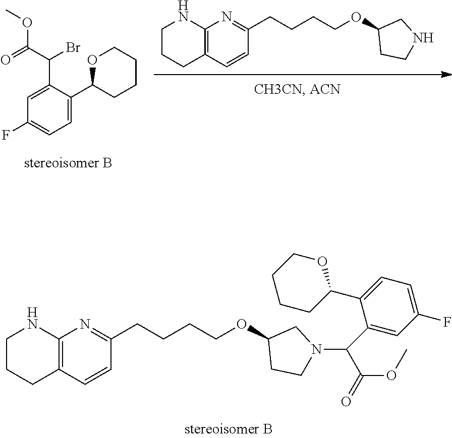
C12=C(C=CC(CCCCOC3CCNC3)=N1)CCCN2.C1(F)=CC=C(C2CCCCO2)C(C(C(OC)=O)Br)=C1.C12=C(C=CC(CCCCOC3CCN(C(C(=O)OC)C4=CC(F)=CC=C4C4OCCCC4)C3)=N1)CCCN2
